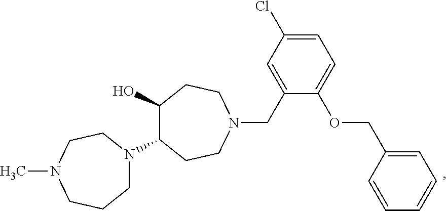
C1(O)C(N2CCN(C)CCC2)CCN(CC2=CC(Cl)=CC=C2OCC2=CC=CC=C2)CC1
